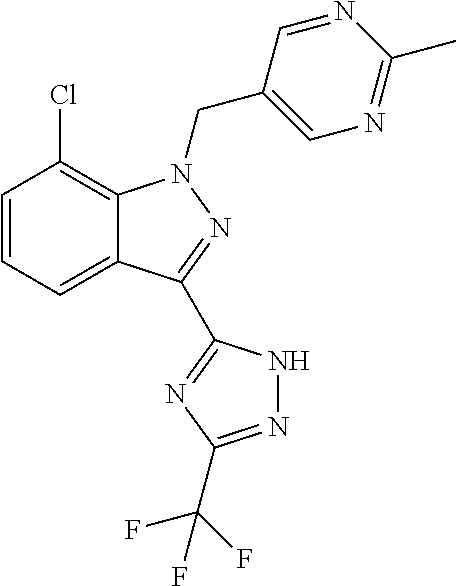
C1=CC=C2C(=C1Cl)N(CC1=CN=C(C)N=C1)N=C2C1=NC(C(F)(F)F)=NN1
